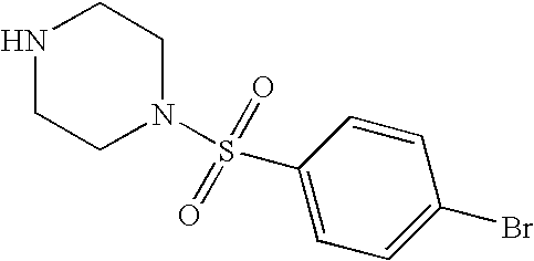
N1CCN(S(C2=CC=C(Br)C=C2)(=O)=O)CC1
